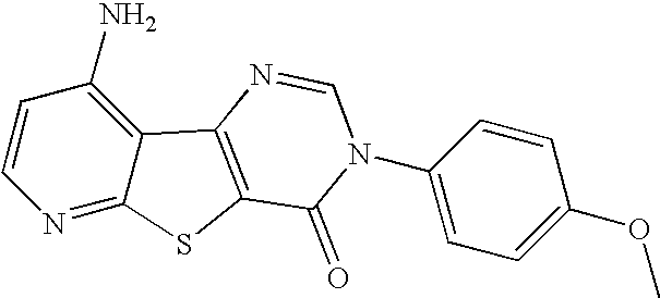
C1=CC(N)=C2C(=N1)SC1=C2N=CN(C2=CC=C(OC)C=C2)C1=O
